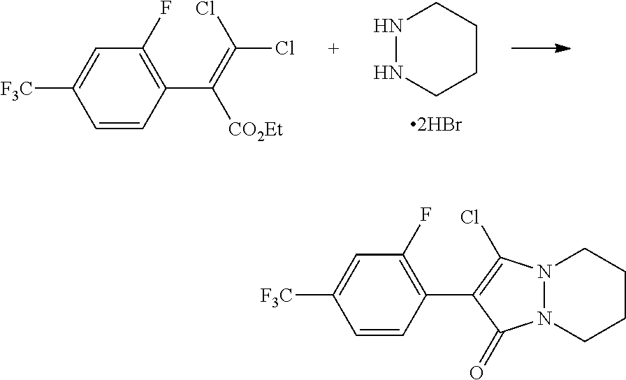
N1NCCCC1.C1=CC(C(=C(Cl)Cl)[CO2Et])=C(F)C=C1[F3C].C1=CC(C2=C(Cl)N3N(C2=O)CCCC3)=C(F)C=C1[F3C]
